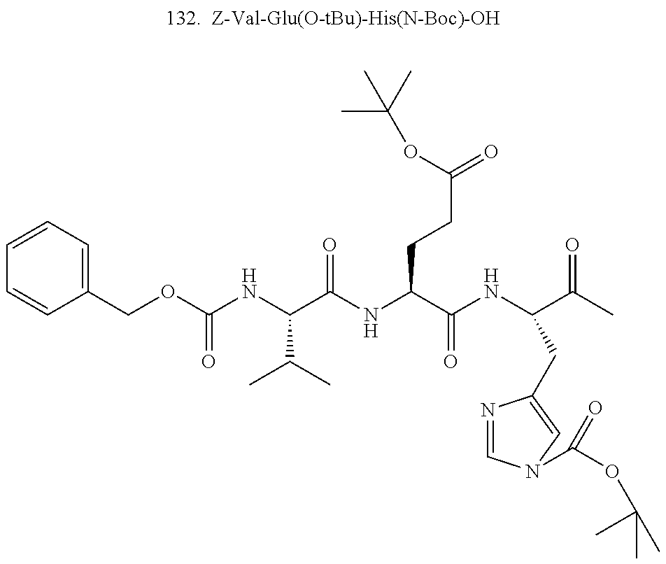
C1=CC=C(COC(NC(C(NC(C(NC(C(=O)C)CC2=CN(C(=O)OC(C)(C)C)C=N2)=O)CCC(=O)OC(C)(C)C)=O)C(C)C)=O)C=C1
